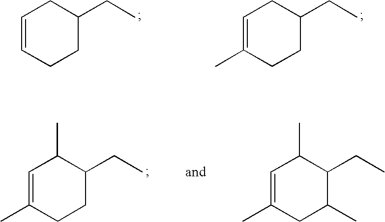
C1CC(CC)CC=C1.C1CC(CC)CC=C1C.C1CC(CC)C(C)C=C1C.C1C(C)C(CC)C(C)C=C1C
